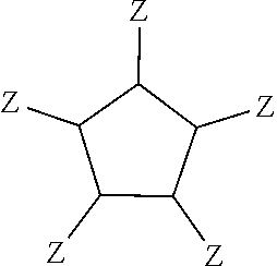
C1([Z])C([Z])C([Z])C([Z])C1[Z]
